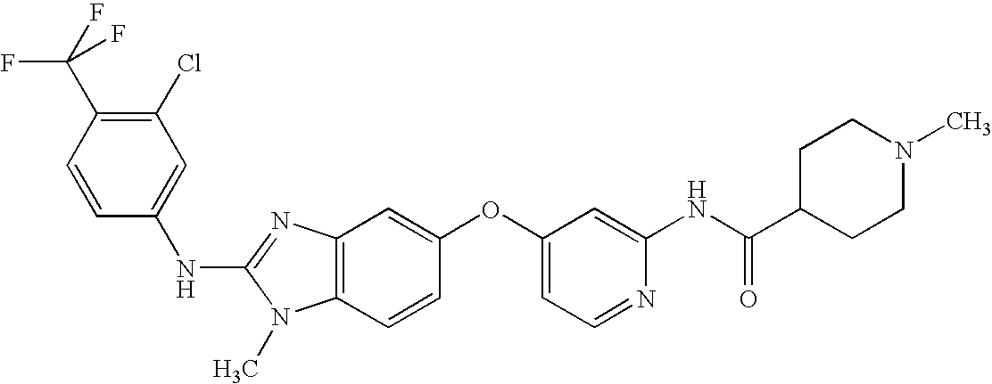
C1(Cl)=C(C(F)(F)F)C=CC(NC2=NC3=C(N2C)C=CC(OC2=CC=NC(NC(=O)C4CCN(C)CC4)=C2)=C3)=C1
